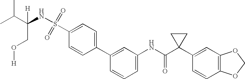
C1(C2=CC(NC(C3(C4=CC5=C(C=C4)OCO5)CC3)=O)=CC=C2)=CC=C(S(=O)(=O)NC(C(C)C)(CO[H])[H])C=C1
